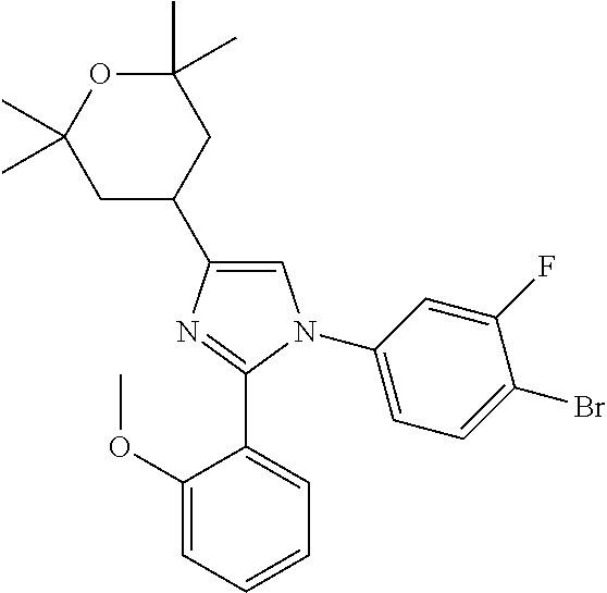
C1=C(C2CC(C)(C)OC(C)(C)C2)N=C(C2=CC=CC=C2OC)N1C1=CC=C(Br)C(F)=C1
